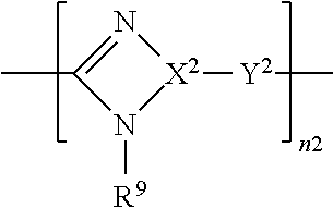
N1=C(C)N([R9])[X2]1[Y2]C
